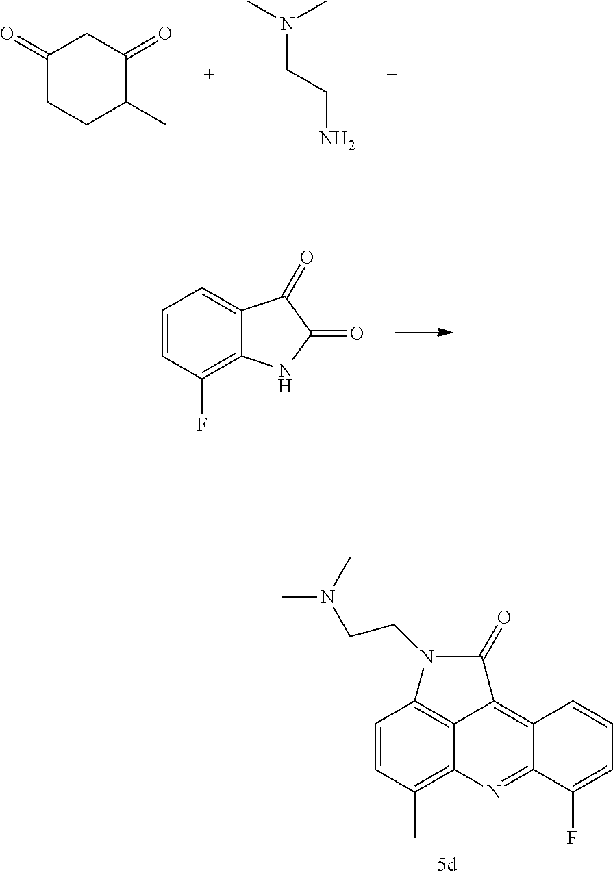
C1=CC(F)=C2C(=C1)C(=O)C(=O)N2.C1(=O)CCC(C)C(=O)C1.CN(CCN)C.C1=CC(C)=C2C3=C1N(CCN(C)C)C(=O)C3=C1C(=N2)C(F)=CC=C1
